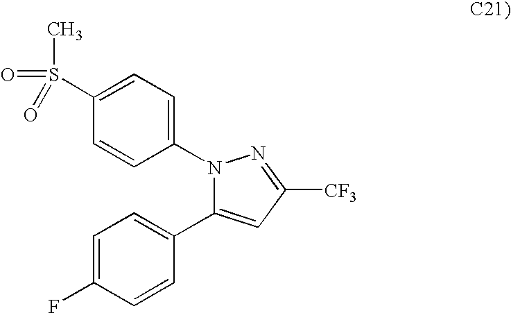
C1=CC(N2C(C3=CC=C(F)C=C3)=CC([CF3])=N2)=CC=C1S(C)(=O)=O
